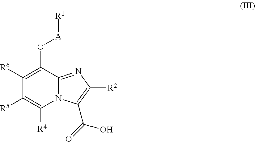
C12=NC([R2])=C(C(=O)O)N1C([R4])=C([R5])C([R6])=C2O[A][R1]
